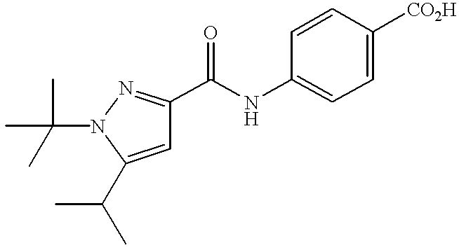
C1=C(C(C)C)N(C(C)(C)C)N=C1C(NC1=CC=C([CO2H])C=C1)=O
